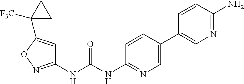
C1(NC(NC2=NC=C(C3=CN=C(N)C=C3)C=C2)=O)=NOC(C2([F3C])CC2)=C1
